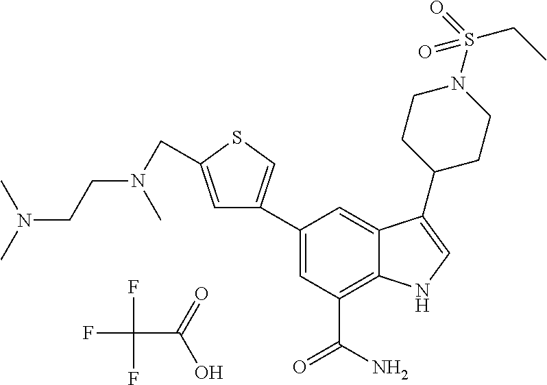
C1(C2=CSC(CN(CCN(C)C)C)=C2)=CC(C(N)=O)=C2C(=C1)C(C1CCN(S(CC)(=O)=O)CC1)=CN2.FC(F)(C(=O)O)F
